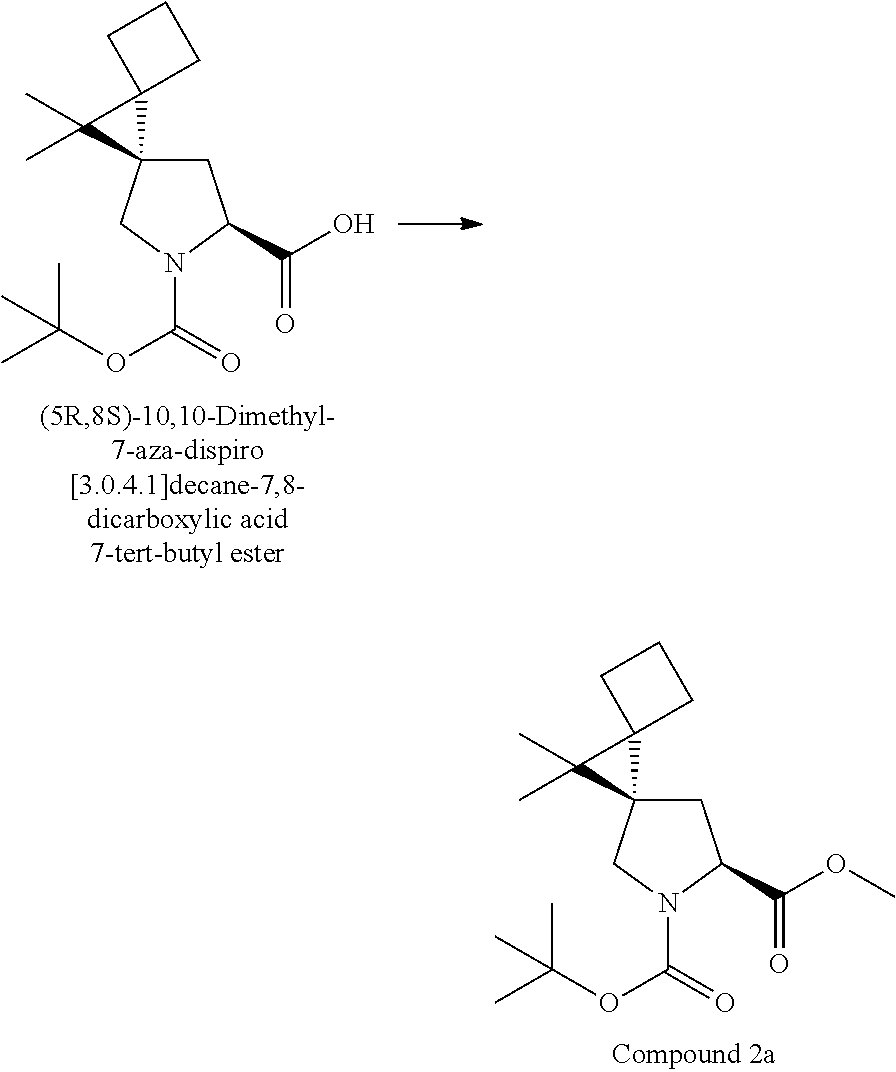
C(OC(=O)N1CC2(CC1C(=O)O)C1(C2(C)C)CCC1)(C)(C)C.C(OC(=O)N1CC2(CC1C(=O)OC)C1(C2(C)C)CCC1)(C)(C)C
